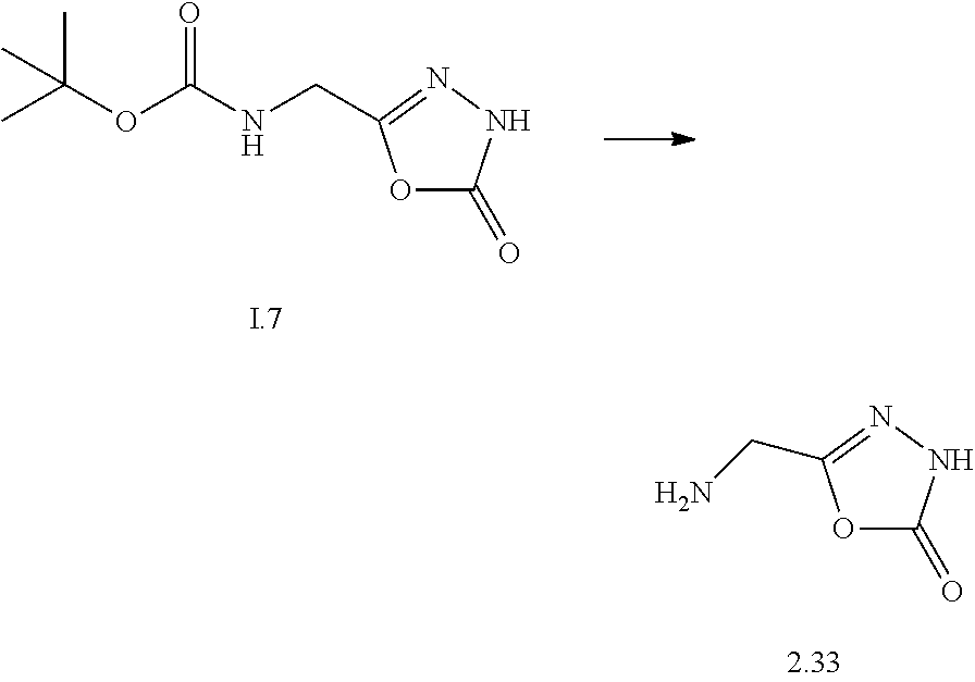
CC(OC(NCC1=NNC(=O)O1)=O)(C)C.O1C(=O)NN=C1CN
